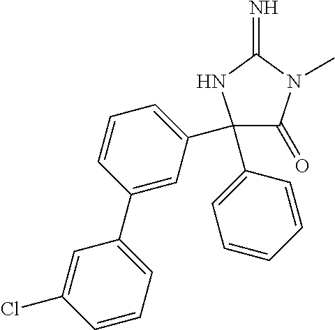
C1(=O)C(C2=CC=CC(C3=CC=CC(Cl)=C3)=C2)(C2=CC=CC=C2)NC(=N)N1C
